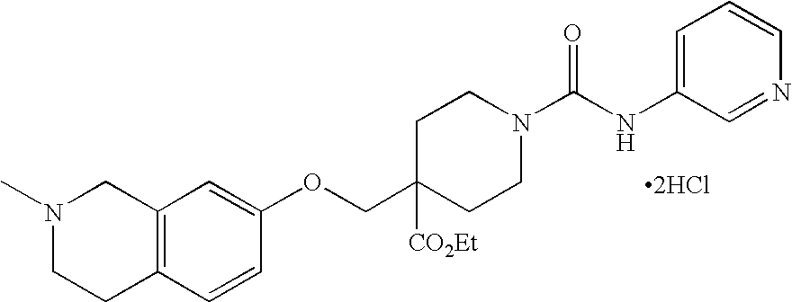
[2HCl].N1(C)CCC2=C(C1)C=C(OCC1([CO2Et])CCN(C(NC3=CC=CN=C3)=O)CC1)C=C2
